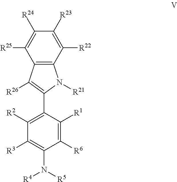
C12=C(C([R22])=C([R23])C([R24])=C1[R25])N([R21])C(C1=C([R2])C([R3])=C(N([R4])[R5])C([R6])=C1[R1])=C2[R26]
